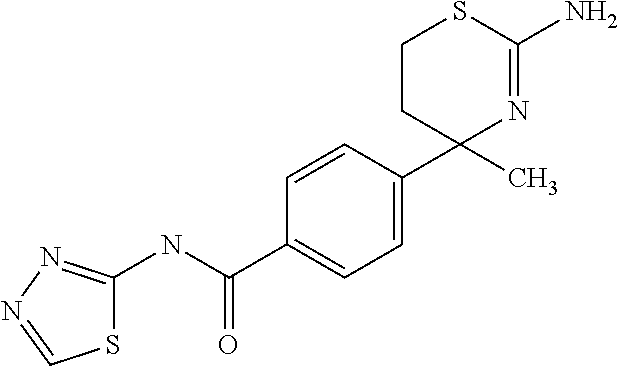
C1=CC(C2(C)N=C(N)SCC2)=CC=C1C(NC1=NN=CS1)=O
